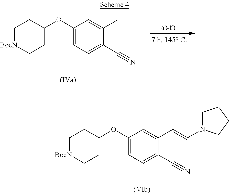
C1[BocN]CCC(OC2=CC=C(C#N)C(C=CN3CCCC3)=C2)C1.C1[BocN]CCC(OC2=CC=C(C#N)C(C)=C2)C1
